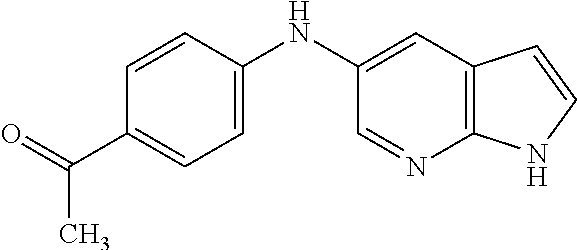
C12=C(C=C(NC3=CC=C(C(=O)C)C=C3)C=N1)C=CN2
